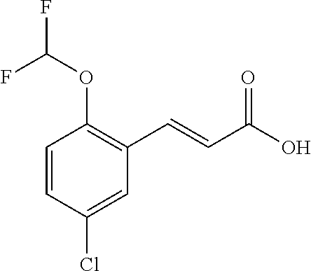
C1=CC(Cl)=CC(C=CC(O)=O)=C1OC(F)F
